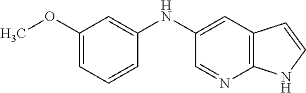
C1(OC)=CC=CC(NC2=CC3=C(N=C2)NC=C3)=C1
